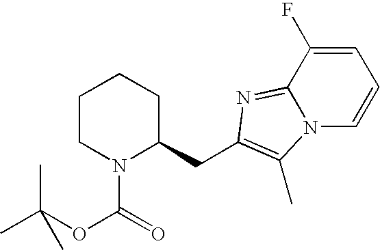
C1CN(C(=O)OC(C)(C)C)C(CC2=C(C)N3C(=N2)C(F)=CC=C3)CC1
